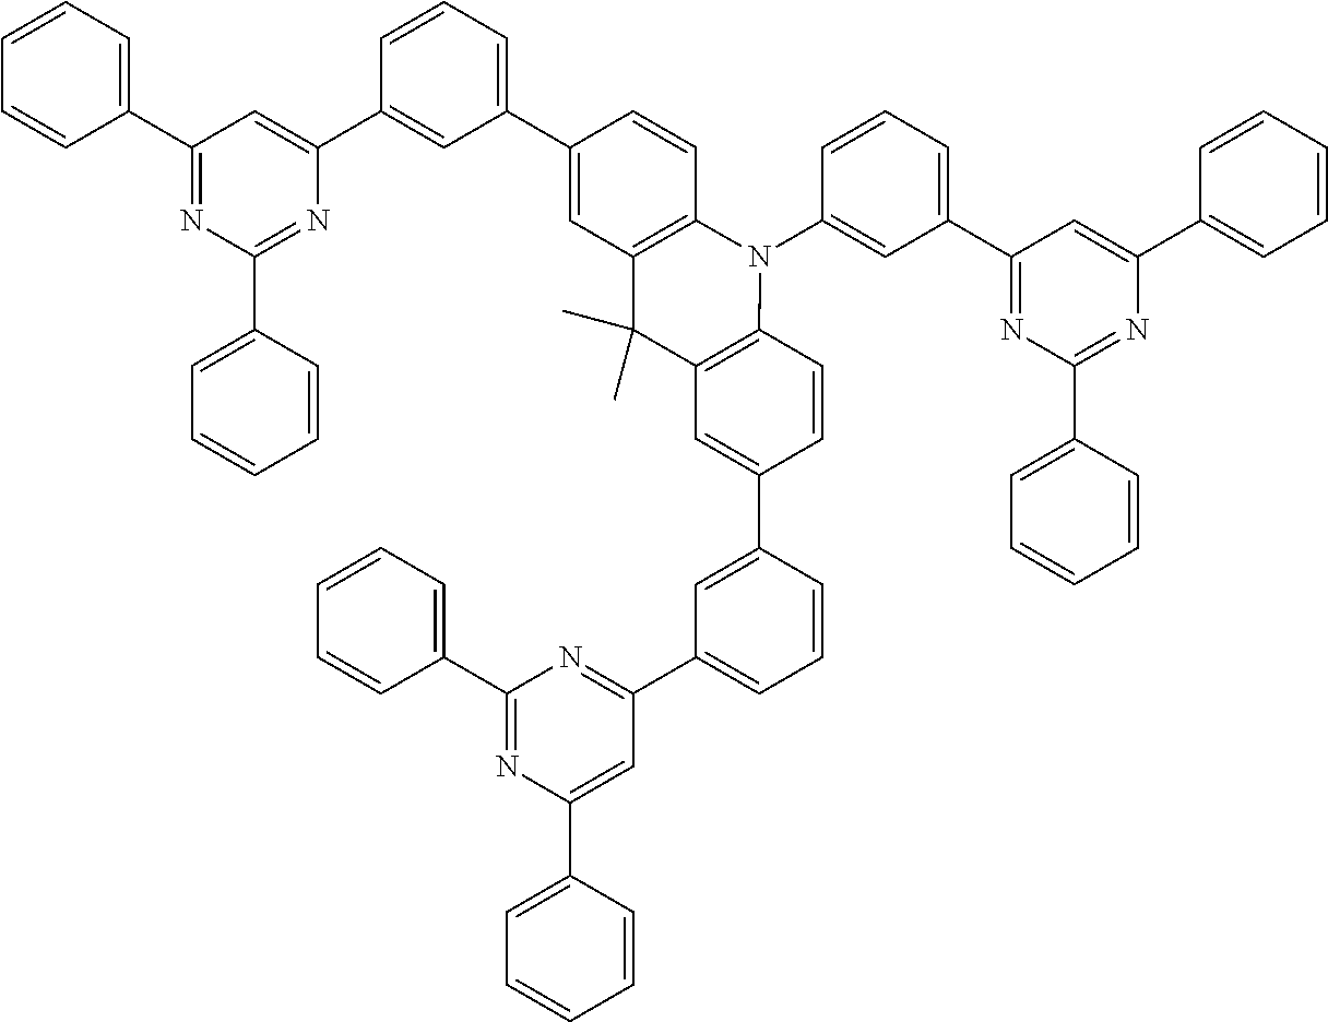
C1(C2=NC(C3=CC=CC=C3)=NC(C3=CC=CC=C3)=C2)=CC=CC(N2C3=C(C(C)(C)C4=C2C=CC(C2=CC(C5=NC(C6=CC=CC=C6)=NC(C6=CC=CC=C6)=C5)=CC=C2)=C4)C=C(C2=CC=CC(C4=CC(C5=CC=CC=C5)=NC(C5=CC=CC=C5)=N4)=C2)C=C3)=C1
